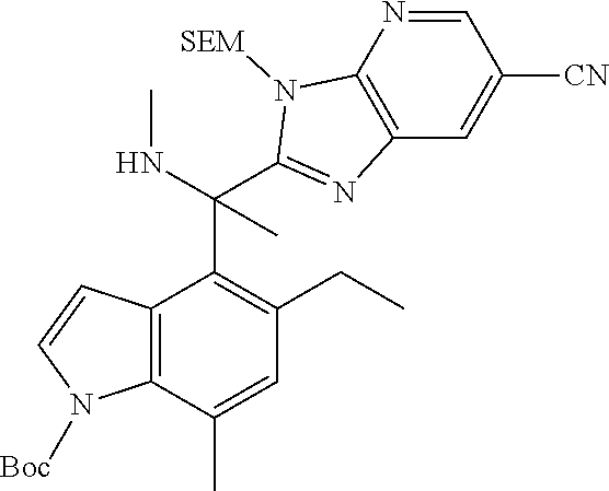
C12=C(C(C)=CC(CC)=C1C(C1=NC3=C(N=CC([CN])=C3)N1[SEM])(NC)C)N([Boc])C=C2
